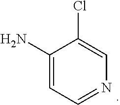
C1(Cl)=CN=CC=C1N
